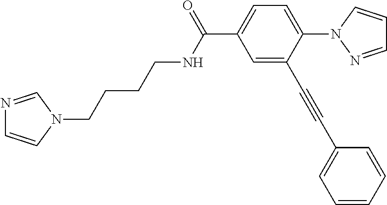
C1=C(C#CC2=CC=CC=C2)C(N2N=CC=C2)=CC=C1C(=O)NCCCCN1C=NC=C1
